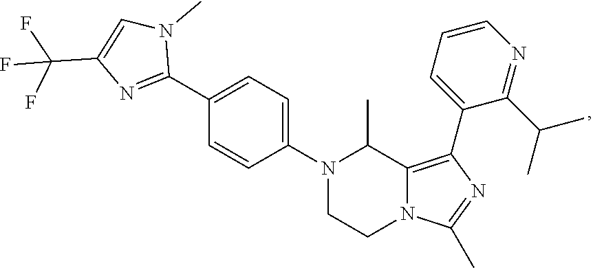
C1(C)=NC(C2=CC=CN=C2C(C)C)=C2C(C)N(C3=CC=C(C4=NC(C(F)(F)F)=CN4C)C=C3)CCN12
